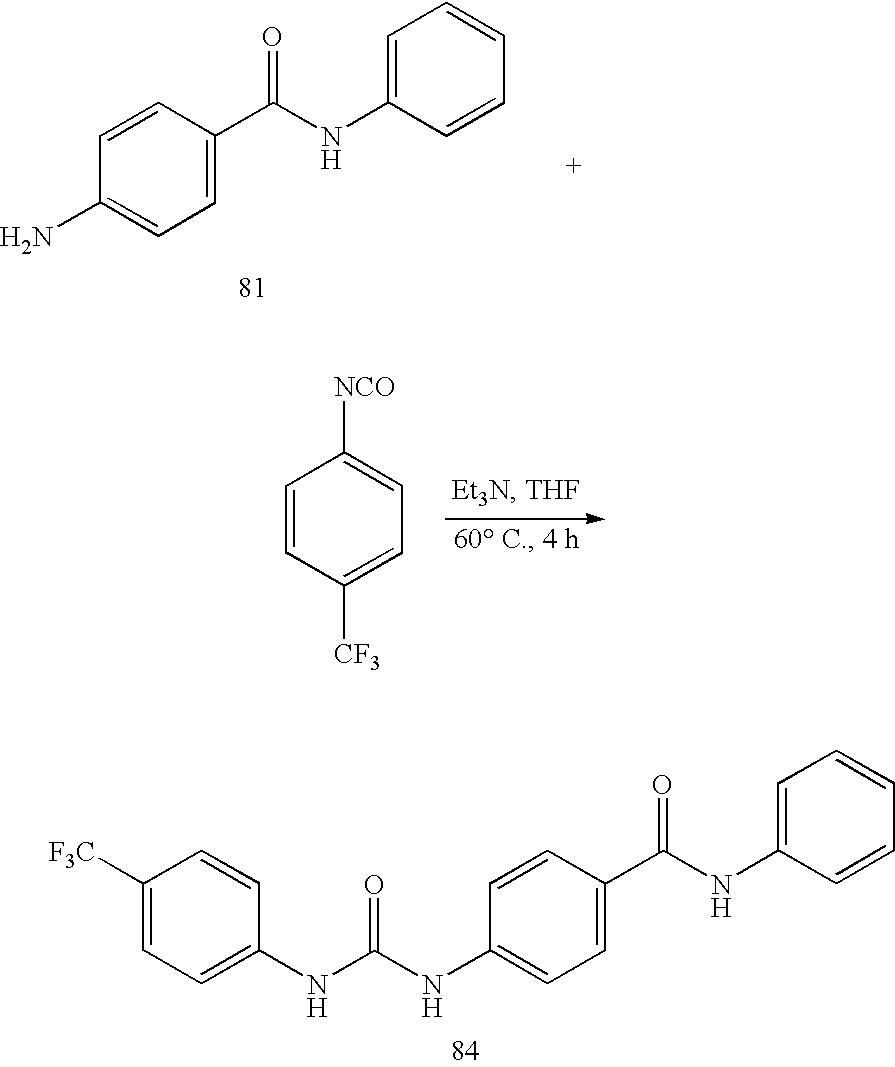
C1=C(N)C=CC(C(NC2=CC=CC=C2)=O)=C1.C1=CC([CF3])=CC=C1[NCO].C1=C(NC(=O)NC2=CC=C(C(NC3=CC=CC=C3)=O)C=C2)C=CC([F3C])=C1
